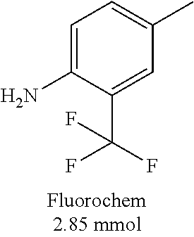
C1=C(N)C(C(F)(F)F)=CC(C)=C1
